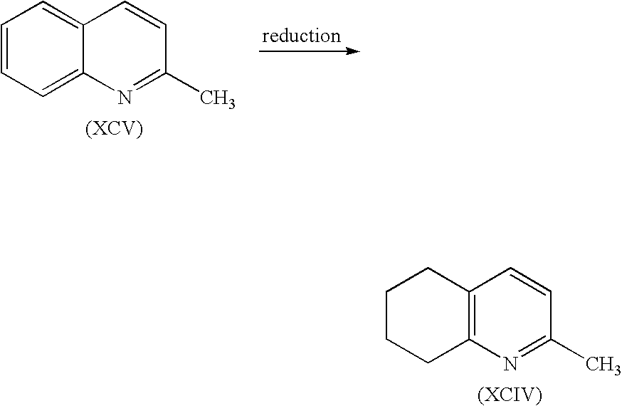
C12=C(N=C(C)C=C1)CCCC2.C12=CC=CC=C1N=C(C)C=C2
